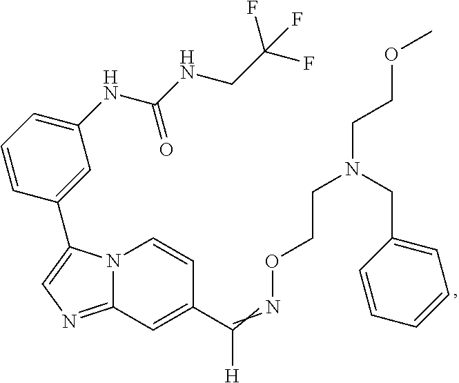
N12C(=NC=C1C1=CC(NC(NCC(F)(F)F)=O)=CC=C1)C=C(C(=NOCCN(CC1=CC=CC=C1)CCOC)[H])C=C2
